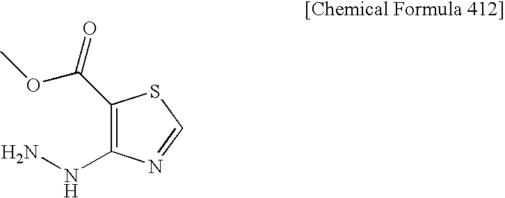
C1(C(OC)=O)=C(NN)N=CS1
